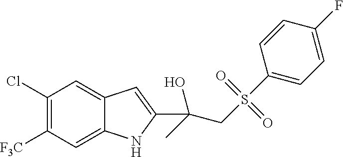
C1(Cl)=C([F3C])C=C2C(=C1)C=C(C(CS(C1=CC=C(F)C=C1)(=O)=O)(C)O)N2
